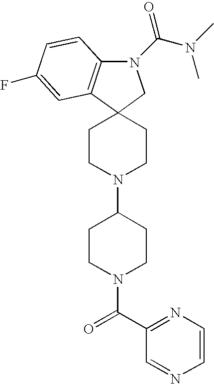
N1(C(N(C)C)=O)C2=C(C3(C1)CCN(C1CCN(C(=O)C4=NC=CN=C4)CC1)CC3)C=C(F)C=C2
